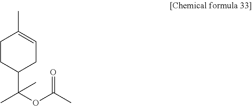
C1CC(C(OC(C)=O)(C)C)CC=C1C
